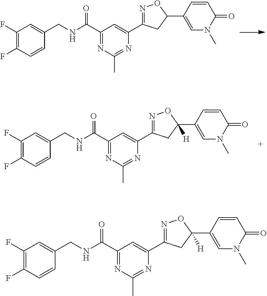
C1(F)=C(F)C=CC(CNC(C2=NC(C)=NC(C3=NOC(C4=CN(C)C(=O)C=C4)C3)=C2)=O)=C1.C1(F)=C(F)C=CC(CNC(C2=NC(C)=NC(C3=NOC(C4=CN(C)C(=O)C=C4)([H])C3)=C2)=O)=C1.C1(F)=C(F)C=CC(CNC(C2=NC(C)=NC(C3=NOC(C4=CN(C)C(=O)C=C4)([H])C3)=C2)=O)=C1
